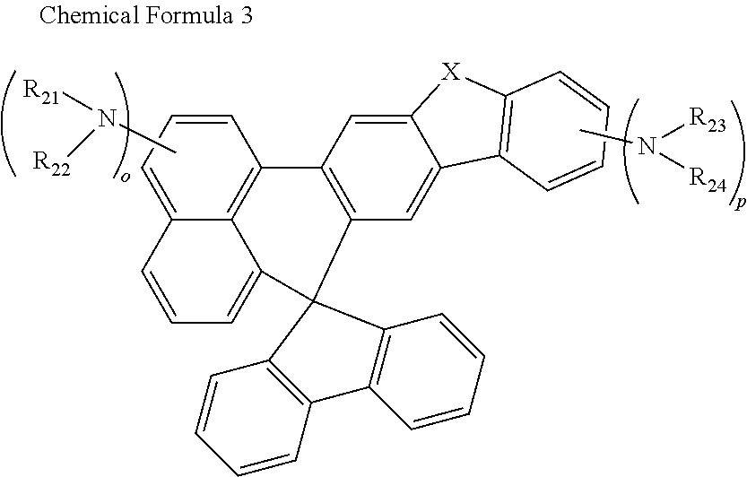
C12=C3C(=CC=C1)C=CC=C3C1(C3=C2C=C2C(=C3)C3=C([X]2)C=CC=C3)C2=C(C=CC=C2)C2=C1C=CC=C2.CN([R23])[R24].CN([R22])[R21]
